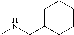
CNCC1CCCCC1
